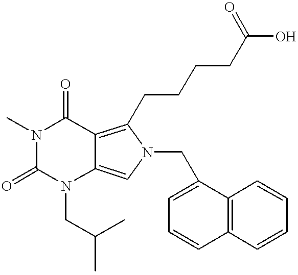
N1(C)C(=O)N(CC(C)C)C2=CN(CC3=CC=CC4=C3C=CC=C4)C(CCCCC(O)=O)=C2C1=O
